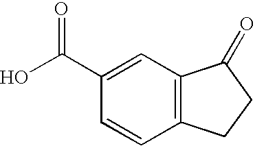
C12=C(C=C(C(O)=O)C=C1)C(=O)CC2
